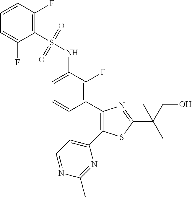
C1(S(NC2=CC=CC(C3=C(C4=CC=NC(C)=N4)SC(C(CO)(C)C)=N3)=C2F)(=O)=O)=C(F)C=CC=C1F
